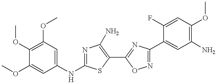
C1=C(NC2=NC(N)=C(C3=NC(C4=CC(N)=C(OC)C=C4F)=NO3)S2)C=C(OC)C(OC)=C1OC
